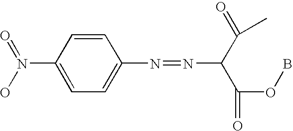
C1=CC(N(=O)O)=CC=C1N=NC(C(=O)OB)C(=O)C
